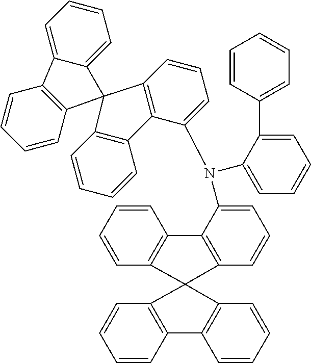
C1=CC2=C(C=C1)C1(C3=C2C=CC=C3)C2=C(C=CC=C2)C2=C1C=CC=C2N(C1=CC=CC=C1C1=CC=CC=C1)C1=CC=CC2=C1C1=C(C=CC=C1)C21C2=CC=CC=C2C2=C1C=CC=C2
